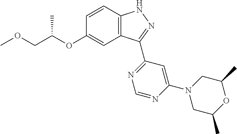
C12=C(C=CC(OC(COC)C)=C1)NN=C2C1=NC=NC(N2CC(C)OC(C)C2)=C1
